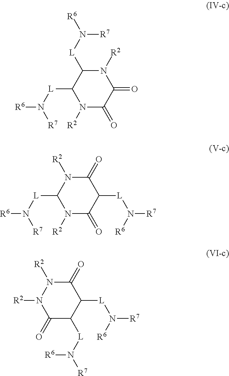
N1([R2])C([L]N([R6])[R7])C([L]N([R6])[R7])N([R2])C(=O)C1=O.C1(=O)N([R2])C([L]N([R6])[R7])N([R2])C(=O)C1[L]N([R7])[R6].C1(=O)N([R2])N([R2])C(=O)C([L]N([R7])[R6])C1[L]N([R7])[R6]
